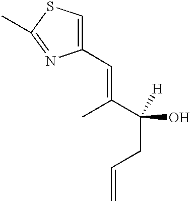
C([H])(C(C)=CC1=CSC(C)=N1)(CC=C)O
